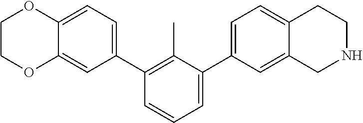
C12=CC(C3=C(C)C(C4=CC=C5C(=C4)CNCC5)=CC=C3)=CC=C1OCCO2
